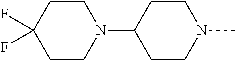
C1CC(N2CCC(F)(F)CC2)CCN1C
